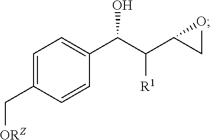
C1=C(C[ORZ])C=CC(C(C(C2CO2)[R1])O)=C1
